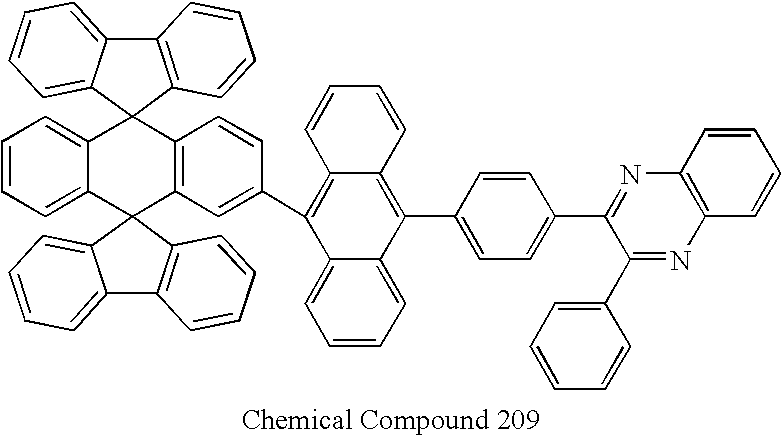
C12=CC=CC=C1C1(C3=C(C=CC(C4=C5C(=C(C6=CC=C(C7=NC8=C(N=C7C7=CC=CC=C7)C=CC=C8)C=C6)C6=CC=CC=C46)C=CC=C5)=C3)C23C2=CC=CC=C2C2=C3C=CC=C2)C2=C(C3=CC=CC=C31)C=CC=C2
